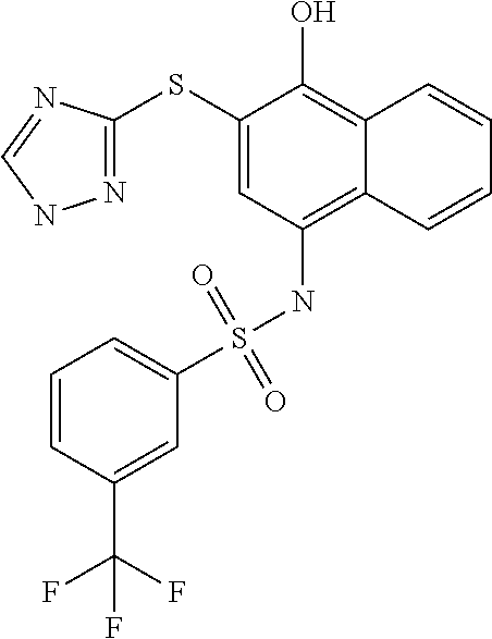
N1=C(SC2=CC(NS(C3=CC=CC(C(F)(F)F)=C3)(=O)=O)=C3C(=C2O)C=CC=C3)N=CN1
